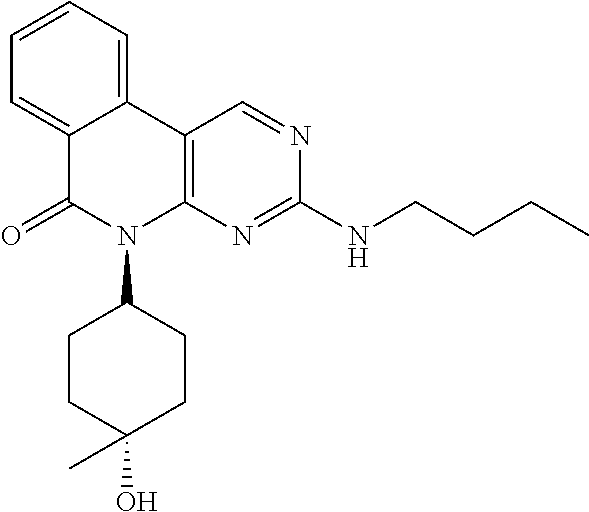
C1=CC=C2C(=C1)C(=O)N(C1CCC(O)(C)CC1)C1=C2C=NC(NCCCC)=N1
